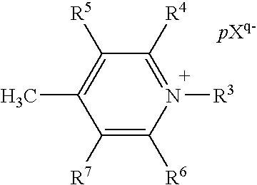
C1([R5])=C(C)C([R7])=C([R6])N([R3])=C1[R4]
